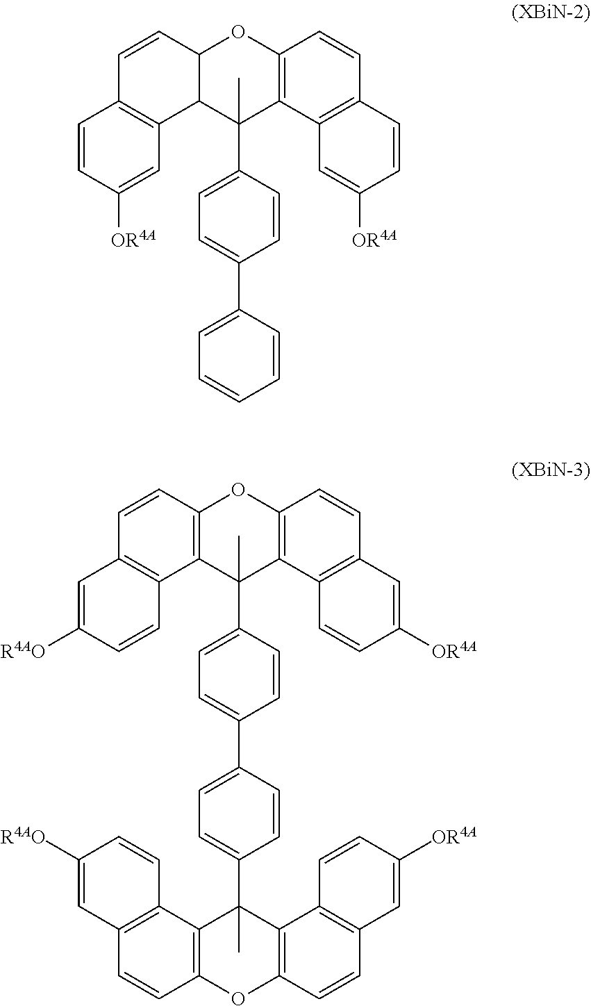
C12=C(C(C3=CC=C(C4=CC=CC=C4)C=C3)(C)C3C4=C(C=CC3O1)C=CC([OR4A])=C4)C1=C(C=C2)C=CC([OR4A])=C1.C12=C(C(C3=CC=C(C4=CC=C(C5(C)C6=C(C=CC7=C6C=CC([R4AO])=C7)OC6=C5C5=C(C=C6)C=C([OR4A])C=C5)C=C4)C=C3)(C)C3=C(O1)C=CC1=C3C=CC([R4AO])=C1)C1=C(C=C2)C=C([OR4A])C=C1
